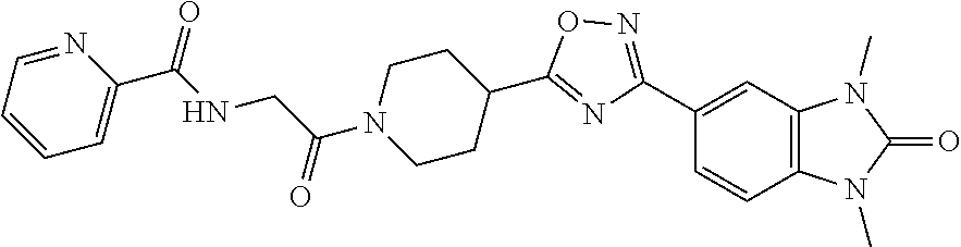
N1=CC=CC=C1C(NCC(N1CCC(C2=NC(C3=CC4=C(C=C3)N(C)C(=O)N4C)=NO2)CC1)=O)=O
